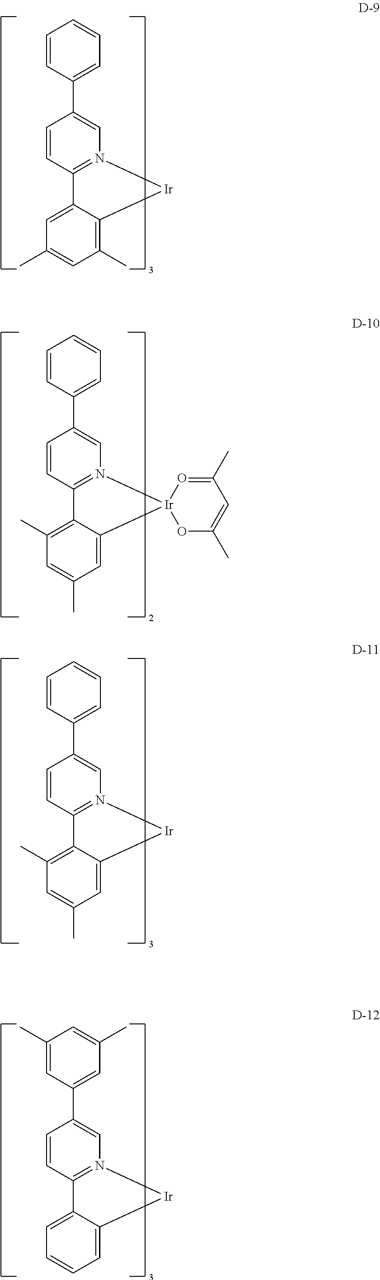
C1=CC(C2=CN3=C(C=C2)C2=C(C)C=C(C)C=C2[Ir]32OC(C)=CC(C)=O2)=CC=C1.C1=CC(C2=CN3=C(C=C2)C2=C(C)C=C(C)C=C2[Ir]3)=CC=C1.C1=CC(C2=CN3=C(C=C2)C2=CC(C)=CC(C)=C2[Ir]3)=CC=C1.C1(C)=CC(C2=CN3=C(C=C2)C2=CC=CC=C2[Ir]3)=CC(C)=C1
